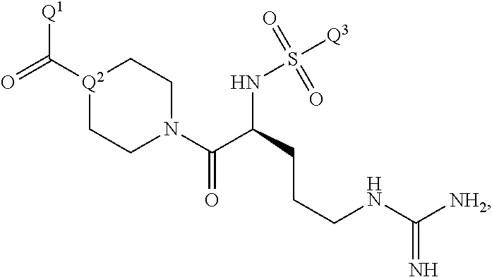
[Q2]1(C(=O)[Q1])CCN(C(=O)C(NS([Q3])(=O)=O)CCCNC([NH2])=N)CC1
